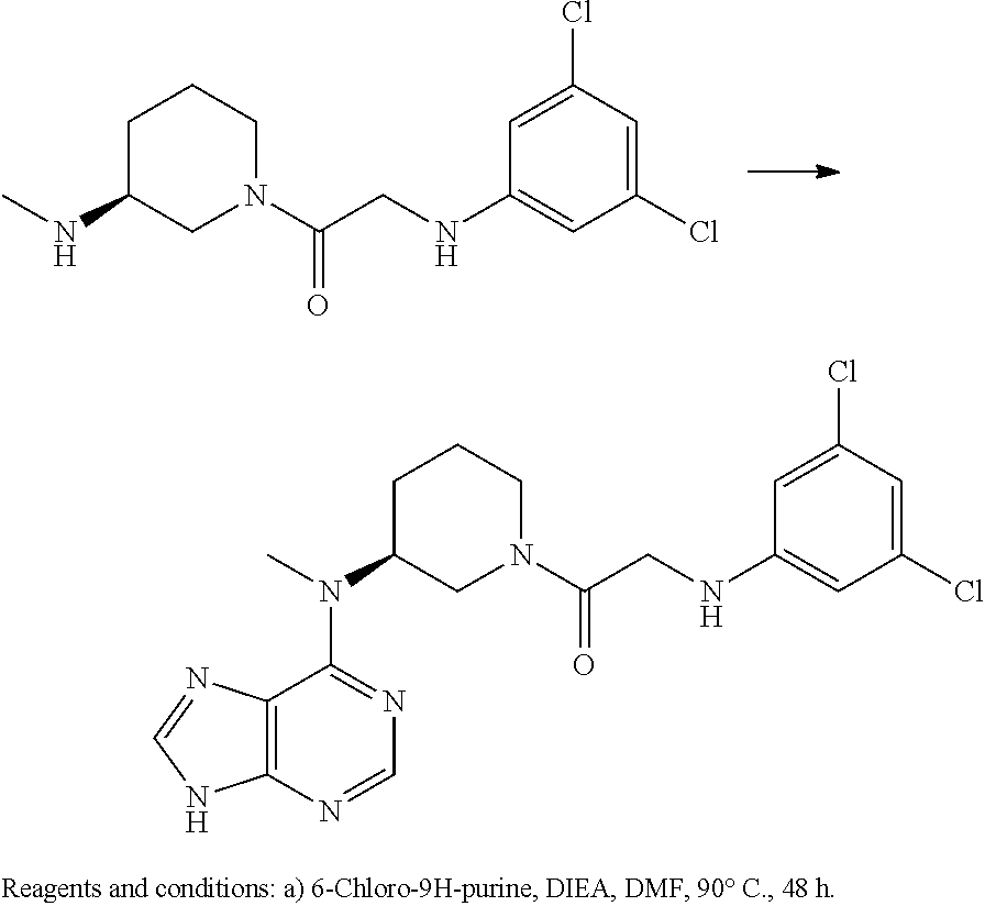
C1(Cl)=CC(Cl)=CC(NCC(N2CCCC(NC)C2)=O)=C1.C1(Cl)=CC(Cl)=CC(NCC(N2CCCC(N(C3=NC=NC4=C3N=CN4)C)C2)=O)=C1
